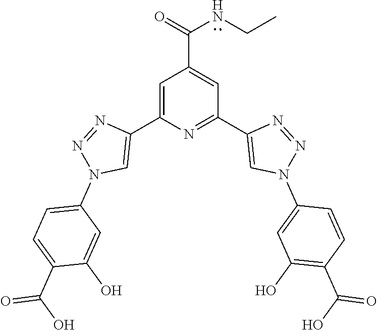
C1=C(C2=CN(C3=CC=C(C(O)=O)C(O)=C3)N=N2)N=C(C2=CN(C3=CC(O)=C(C(O)=O)C=C3)N=N2)C=C1C(=O)NCC
